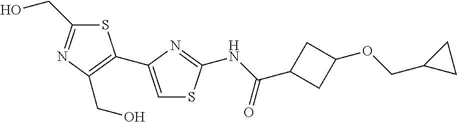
S1C(CO)=NC(CO)=C1C1=CSC(NC(C2CC(OCC3CC3)C2)=O)=N1
